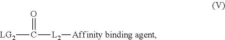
[LG2]C([L2][Affinity binding agent])=O
